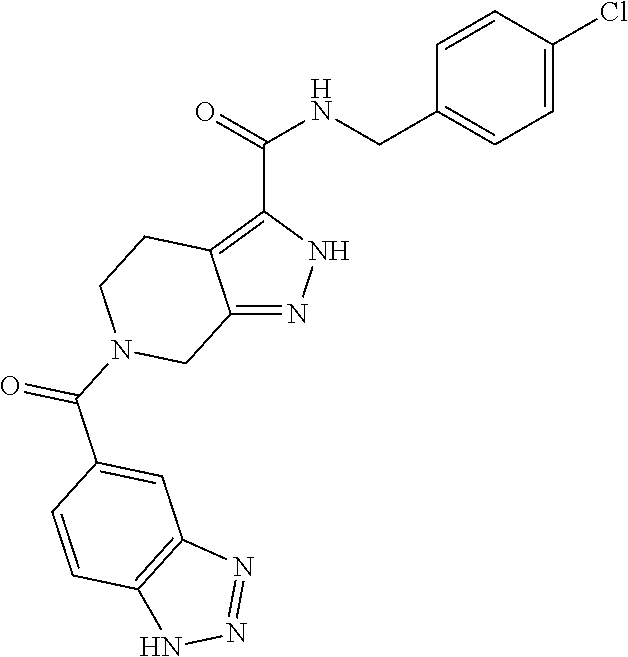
C12=NNC(C(=O)NCC3=CC=C(Cl)C=C3)=C1CCN(C(C1=CC3=C(C=C1)NN=N3)=O)C2
